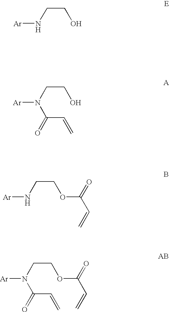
[Ar]NCCO.[Ar]N(CCO)C(C=C)=O.[Ar]NCCOC(C=C)=O.[Ar]N(CCOC(=O)C=C)C(C=C)=O
